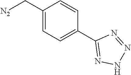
[N2]CC1=CC=C(C2=NNN=N2)C=C1
